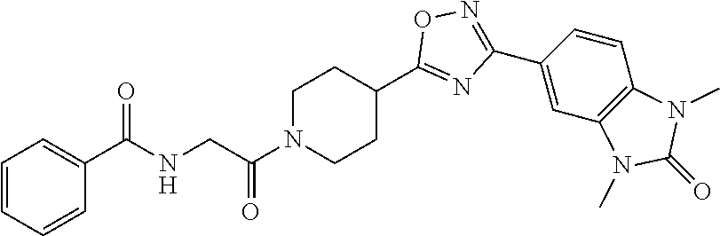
C1N(C(CNC(C2=CC=CC=C2)=O)=O)CCC(C2=NC(C3=CC4=C(C=C3)N(C)C(=O)N4C)=NO2)C1
